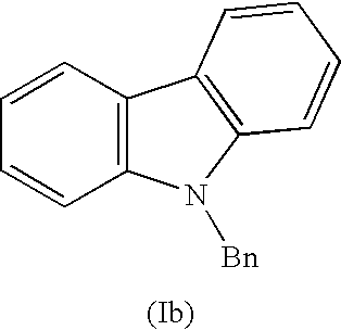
C1=CC=CC2=C1C1=C(N2[Bn])C=CC=C1
